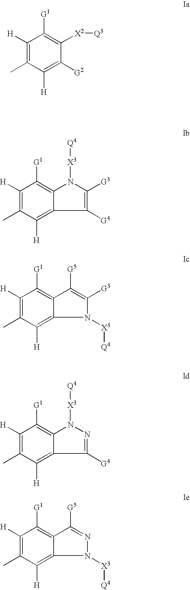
C1([H])=C(C)C([H])=C([G2])C([X2][Q3])=C1[G1].C1([H])=C(C)C([H])=C2C(=C1[G1])N([X3][Q4])C([G3])=C2[G4].C1([H])=C(C)C([H])=C2C(=C1[G1])C([G5])=C([G3])N2[X3][Q4].C1([H])=C(C)C([H])=C2C(=C1[G1])N([X3][Q4])N=C2[G4].C1([H])=C(C)C([H])=C2C(=C1[G1])C([G5])=NN2[X3][Q4]
